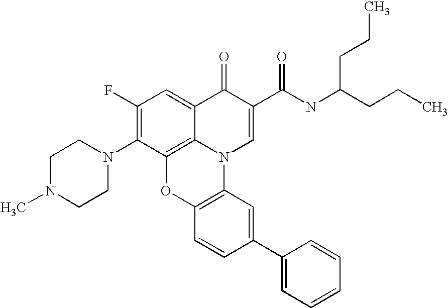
C1(F)=C(N2CCN(C)CC2)C2=C3C(=C1)C(=O)C(C(NC(CCC)CCC)=O)=CN3C1=C(O2)C=CC(C2=CC=CC=C2)=C1
